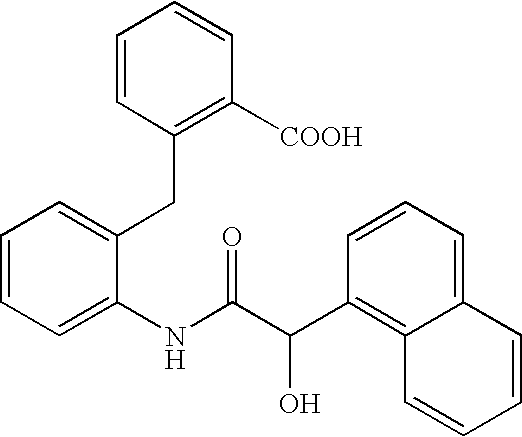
C1=CC=C(NC(C(C2=C3C(=CC=C2)C=CC=C3)O)=O)C(CC2=C([COOH])C=CC=C2)=C1
